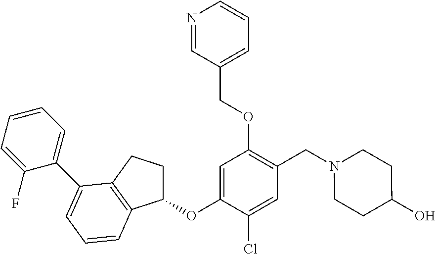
C1=C(OC2CCC3=C2C=CC=C3C2=CC=CC=C2F)C(Cl)=CC(CN2CCC(O)CC2)=C1OCC1=CC=CN=C1
